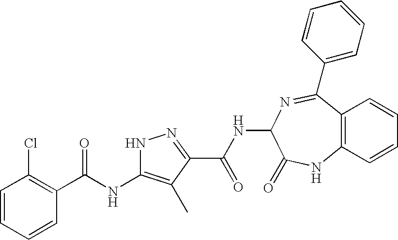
C1=CC=CC(C(NC2=C(C)C(C(NC3C(=O)NC4=C(C=CC=C4)C(C4=CC=CC=C4)=N3)=O)=NN2)=O)=C1Cl
